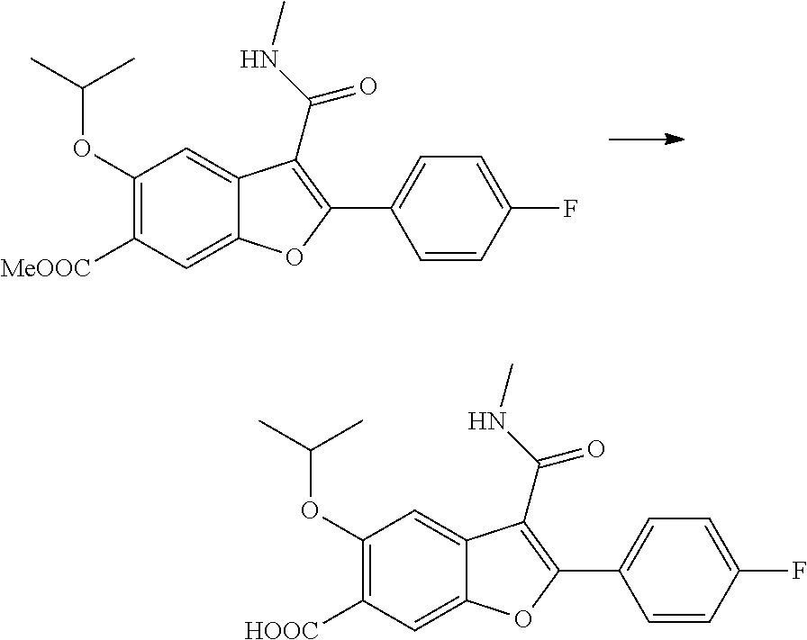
C1(OC(C)C)=C([HOOC])C=C2C(=C1)C(C(=O)NC)=C(C1=CC=C(F)C=C1)O2.C1(OC(C)C)=C([MeOOC])C=C2C(=C1)C(C(=O)NC)=C(C1=CC=C(F)C=C1)O2
